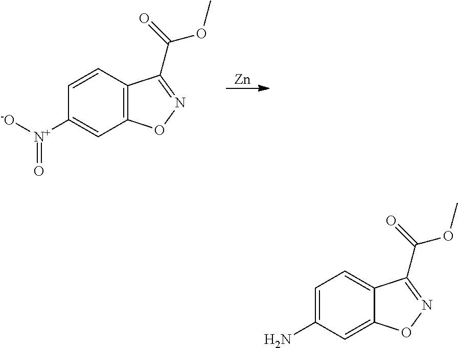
[Zn].C12=C(C=CC([N+]([-O])=O)=C1)C(C(=O)OC)=NO2.C1=C(N)C=C2C(=C1)C(C(=O)OC)=NO2
